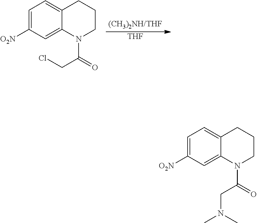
[THF].C1=C([O2N])C=C2C(=C1)CCCN2C(CCl)=O.C1=C([O2N])C=C2C(=C1)CCCN2C(CN(C)C)=O
